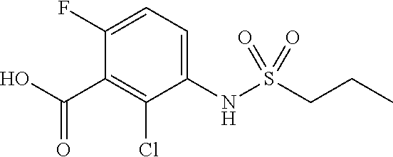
OC(=O)C1=C(Cl)C(NS(CCC)(=O)=O)=CC=C1F
